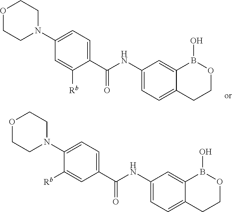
C1(N2CCOCC2)=CC=C(C(NC2=CC=C3C(=C2)B(O)OCC3)=O)C([Rb])=C1.C1(N2CCOCC2)=CC=C(C(NC2=CC=C3C(=C2)B(O)OCC3)=O)C=C1[Rb]
